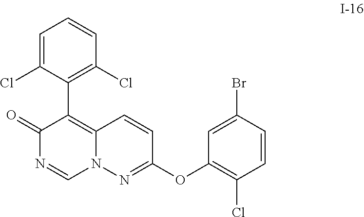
C1(C2=C3N(C=NC2=O)N=C(OC2=C(Cl)C=CC(Br)=C2)C=C3)=C(Cl)C=CC=C1Cl
